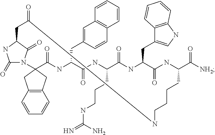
C1(=O)N2C(=O)C(N1)CC(=O)NCCCCC(C(=O)[NH2])NC(=O)C(CC1=CNC3=C1C=CC=C3)NC(=O)C(CCCNC(N)=N)NC(=O)C(CC1=CC3=C(C=C1)C=CC=C3)NC(=O)C21CC2=C(C=CC=C2)C1
